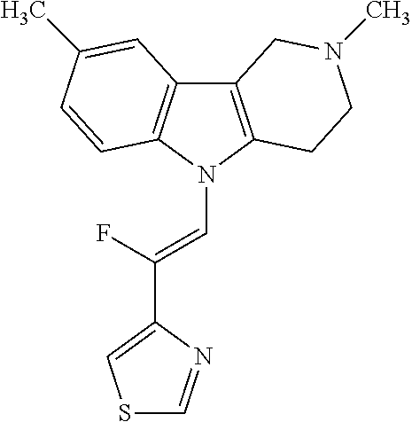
C12=C(N(C=C(F)C3=CSC=N3)C3=C1C=C(C)C=C3)CCN(C)C2
